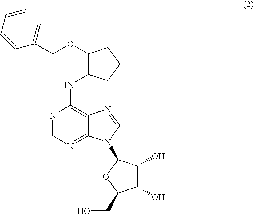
N1=CN=C2C(=C1NC1C(OCC3=CC=CC=C3)CCC1)N=CN2C1C(O)C(O)C(CO)O1
